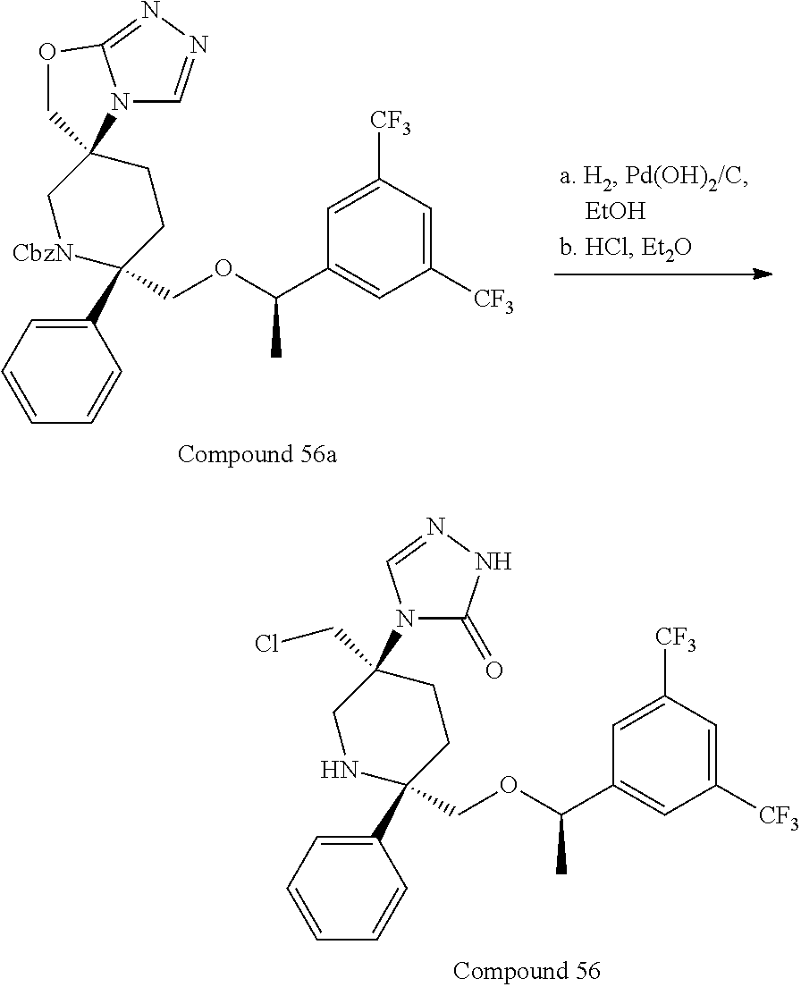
C1(C2(COC(C3=CC([CF3])=CC([CF3])=C3)C)CCC3(C[CbzN]2)COC2=NN=CN32)=CC=CC=C1.C1(C2(COC(C3=CC([CF3])=CC([CF3])=C3)C)CCC(CCl)(N3C(=O)NN=C3)CN2)=CC=CC=C1
